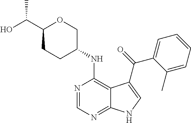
C1(C(O)C)CCC(NC2=C3C(=NC=N2)NC=C3C(=O)C2=CC=CC=C2C)CO1
